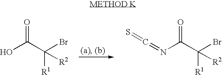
OC(C(Br)([R2])[R1])=O.S=C=NC(=O)C(Br)([R2])[R1]
